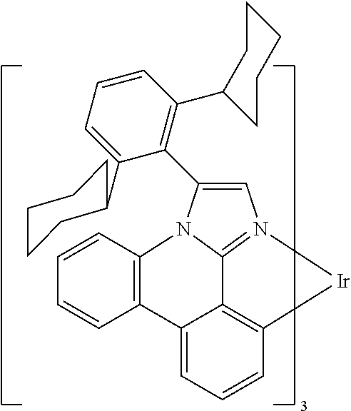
C12=C3C=CC=C1C1=C(N4C2=N([Ir]3)C=C4C2=C(C3CCCCC3)C=CC=C2C2CCCCC2)C=CC=C1
